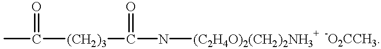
CC([(CH2)3]C(N[(C2H4O)2(CH2)2NH3+])=O)=O
